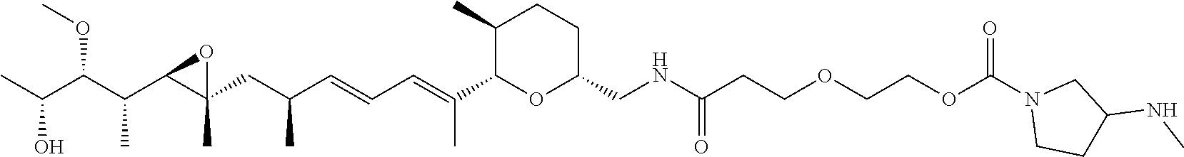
CC(C(C(C1C(CC(C=CC=C(C)C2OC(CNC(CCOCCOC(=O)N3CCC(NC)C3)=O)CCC2C)C)(C)O1)C)OC)O
